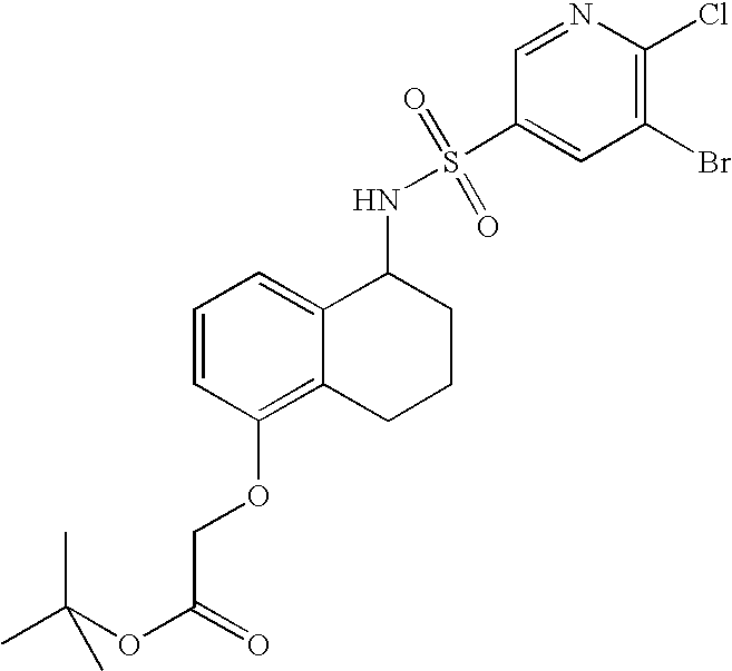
C1=CC(OCC(OC(C)(C)C)=O)=C2C(=C1)C(NS(C1=CC(Br)=C(Cl)N=C1)(=O)=O)CCC2
